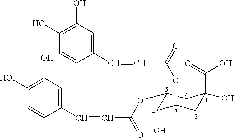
C1(C=CC(=O)OC2C(O)C(OC(=O)C=CC3=CC(O)=C(O)C=C3)CC(C(O)=O)(O)C2)=CC(O)=C(O)C=C1
